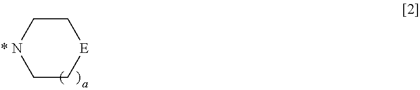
C1C[* N]CC[E]1
